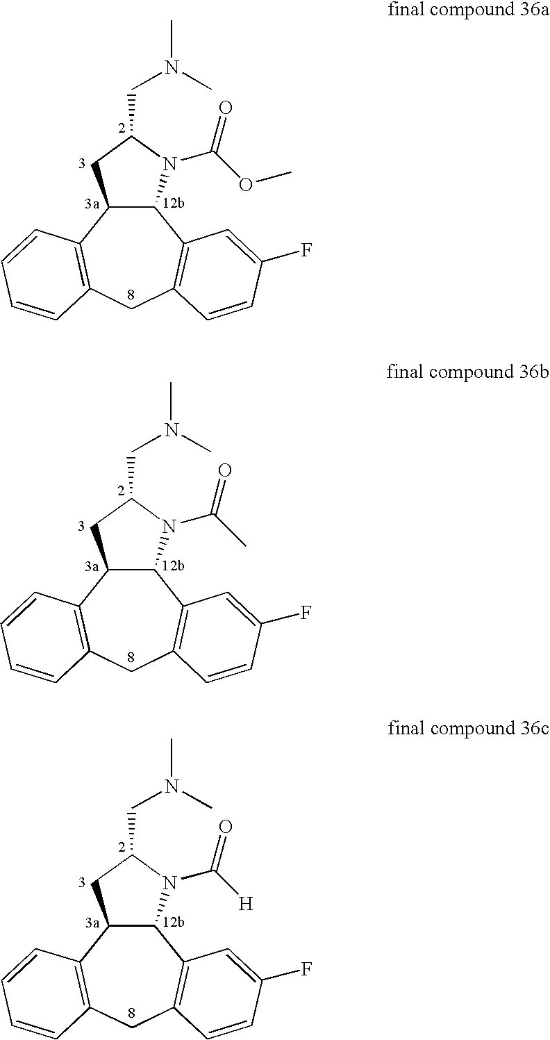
C12C(N(C(OC)=O)C(CN(C)C)C1)C1=C(CC3=C2C=CC=C3)C=CC(F)=C1.C12C(N(C(C)=O)C(CN(C)C)C1)C1=C(CC3=C2C=CC=C3)C=CC(F)=C1.C12C(N(C([H])=O)C(CN(C)C)C1)C1=C(CC3=C2C=CC=C3)C=CC(F)=C1
